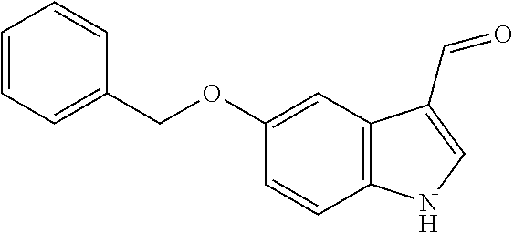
C1=CC2=C(C=C1OCC1=CC=CC=C1)C(C=O)=CN2
